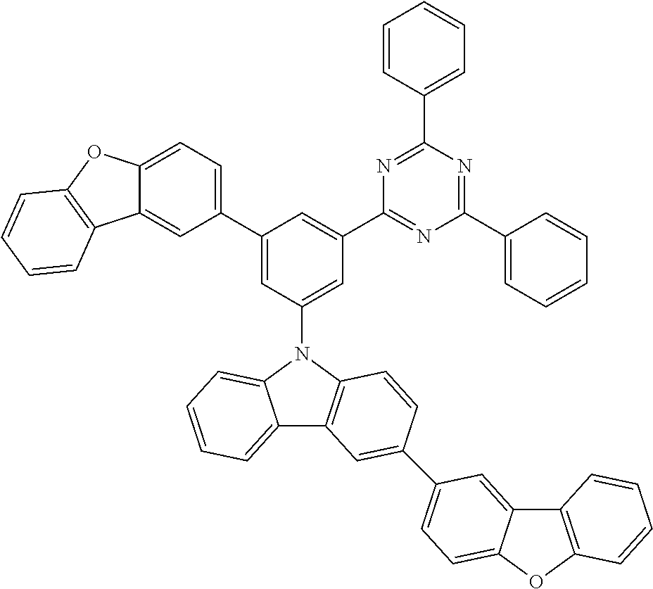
C1(C2=CC=C3C(=C2)C2=C(O3)C=CC=C2)=CC(N2C3=CC=CC=C3C3=C2C=CC(C2=CC=C4C(=C2)C2=C(O4)C=CC=C2)=C3)=CC(C2=NC(C3=CC=CC=C3)=NC(C3=CC=CC=C3)=N2)=C1
